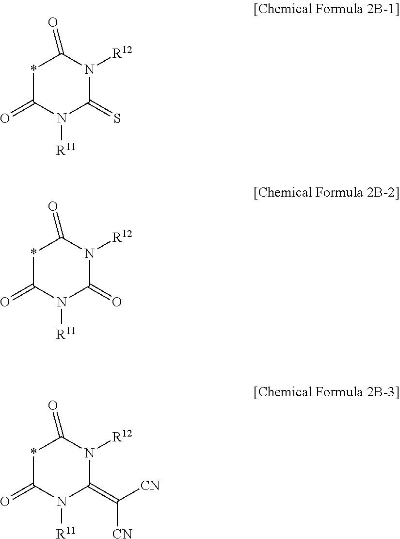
*1C(=O)N([R11])C(=S)N([R12])C1=O.*1C(=O)N([R11])C(=O)N([R12])C1=O.*1C(=O)N([R11])C(=C([CN])[CN])N([R12])C1=O
